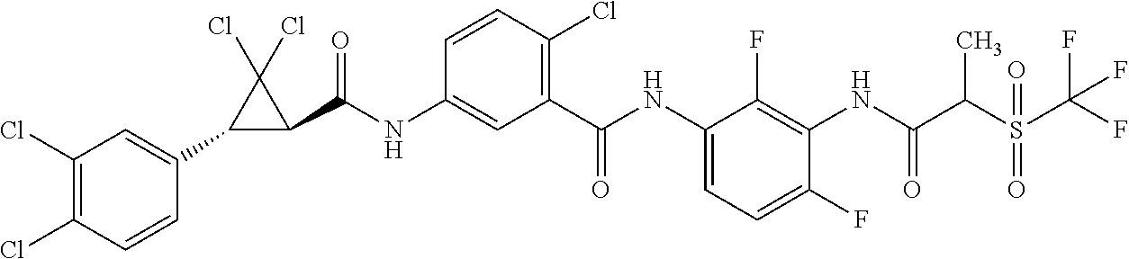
C1(C2=CC(Cl)=C(Cl)C=C2)C(C(NC2=CC(C(NC3=CC=C(F)C(NC(C(S(C(F)(F)F)(=O)=O)C)=O)=C3F)=O)=C(Cl)C=C2)=O)C1(Cl)Cl
